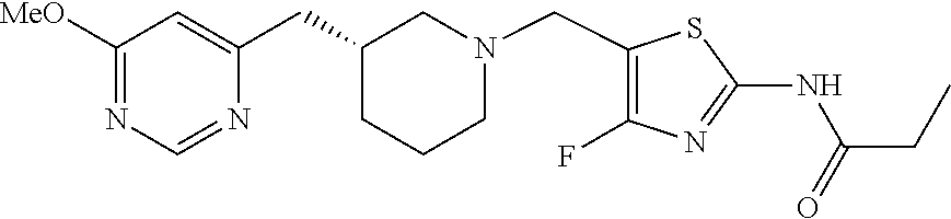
C1([MeO])=NC=NC(CC2CN(CC3=C(F)N=C(NC(CC)=O)S3)CCC2)=C1
